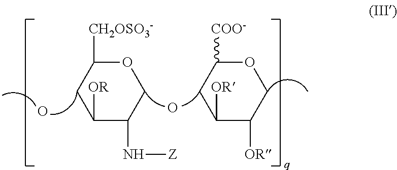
O1C([CH2OSO3-])CC([OR])C(N[Z])C1.O1C([COO-])CC([OR])C([OR])C1.O.O
